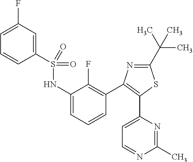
C1=C(F)C=C(S(NC2=CC=CC(C3=C(C4=CC=NC(C)=N4)SC(C(C)(C)C)=N3)=C2F)(=O)=O)C=C1
